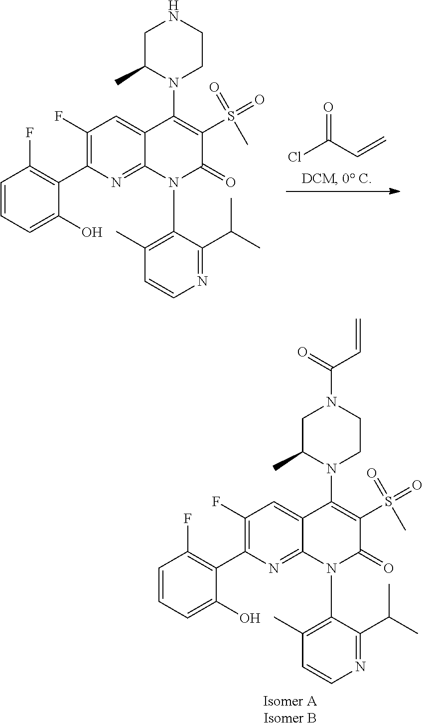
ClC(C=C)=O.C1(F)=C(C2=C(F)C=CC=C2O)N=C2C(=C1)C(N1CCNCC1C)=C(S(=O)(=O)C)C(=O)N2C1=C(C)C=CN=C1C(C)C.C1(F)=C(C2=C(F)C=CC=C2O)N=C2C(=C1)C(N1CCN(C(=O)C=C)CC1C)=C(S(=O)(=O)C)C(=O)N2C1=C(C)C=CN=C1C(C)C
